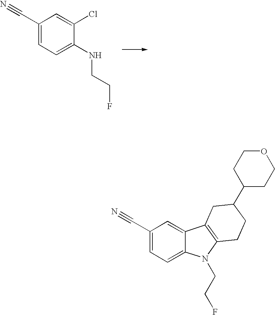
C1(C#N)=CC=C(NCCF)C(Cl)=C1.C1(C#N)=CC=C2C(=C1)C1=C(N2CCF)CCC(C2CCOCC2)C1
